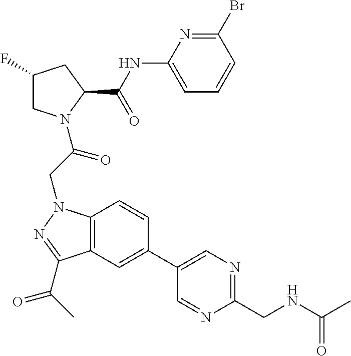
BrC1=NC(NC(C2CC(F)CN2C(CN2C3=C(C(C(C)=O)=N2)C=C(C2=CN=C(CNC(C)=O)N=C2)C=C3)=O)=O)=CC=C1
